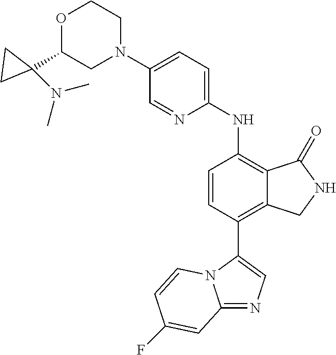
C12=NC=C(C3=C4C(=C(NC5=CC=C(N6CCOC(C7(N(C)C)CC7)C6)C=N5)C=C3)C(=O)NC4)N1C=CC(F)=C2
